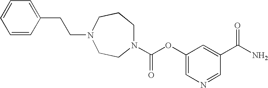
N1(C(OC2=CN=CC(C(N)=O)=C2)=O)CCCN(CCC2=CC=CC=C2)CC1
